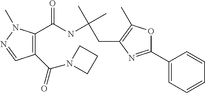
C1(C(=O)N2CCC2)=C(C(NC(CC2=C(C)OC(C3=CC=CC=C3)=N2)(C)C)=O)N(C)N=C1
